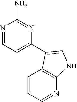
C1=CC=NC2=C1C(C1=CC=NC(N)=N1)=CN2
